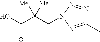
C(CN1N=NC(C)=N1)(C(O)=O)([Me])[Me]
